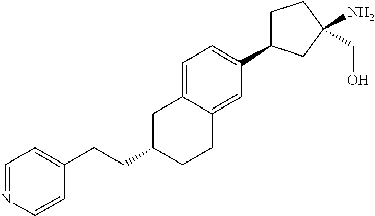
C(C1CCC2=CC(C3CCC(N)(CO)C3)=CC=C2C1)CC1=CC=NC=C1
